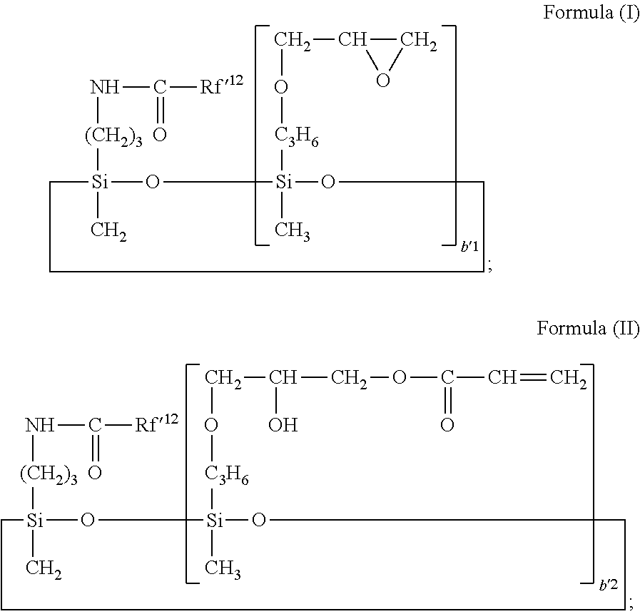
C(C1CO1)O[C3H6][Si](C)(OCC)O[Si](C)([(CH2)3]NC(=O)[Rf12])CC.C(C(COC(=O)C=C)O)O[C3H6][Si](C)(OCC)O[Si](C)([(CH2)3]NC(=O)[Rf12])CC
